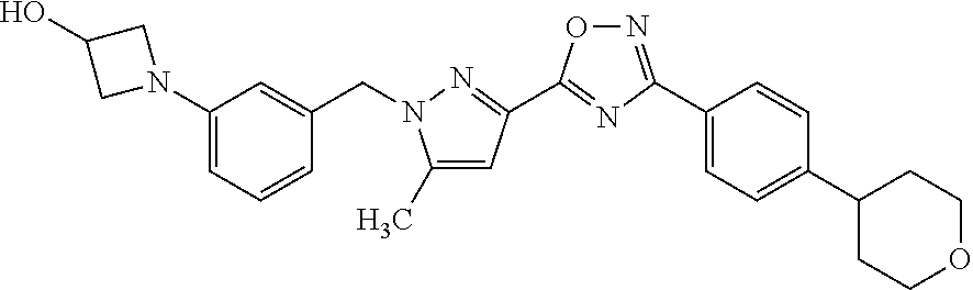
N1(C2=CC=CC(CN3C(C)=CC(C4=NC(C5=CC=C(C6CCOCC6)C=C5)=NO4)=N3)=C2)CC(O)C1
